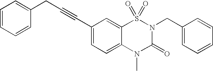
C1(C#CCC2=CC=CC=C2)=CC=C2C(=C1)S(=O)(=O)N(CC1=CC=CC=C1)C(=O)N2C
